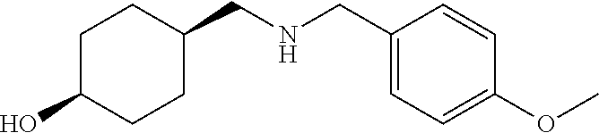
C1C(O)CCC(CNCC2=CC=C(OC)C=C2)C1
